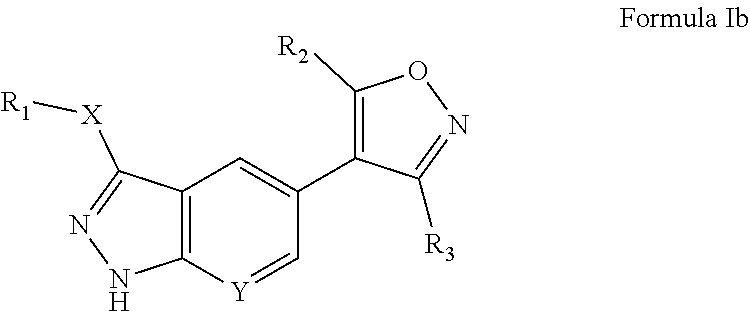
C12=C([Y]=CC(C3=C([R2])ON=C3[R3])=C1)NN=C2[X][R1]
